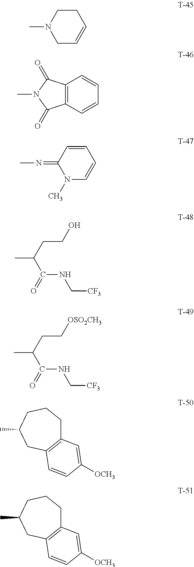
C1CN(C)CC=C1.C12=C(C=CC=C1)C(=O)N(C)C2=O.C1=CC(=NC)N(C)C=C1.C(CC(C(NC[CF3])=O)C)O.C(CC(C(NC[CF3])=O)C)[OSO2CH3].C12=C(CC(C)CCC1)C=CC([OCH3])=C2.C12=C(CC(C)CCC1)C=CC([OCH3])=C2
